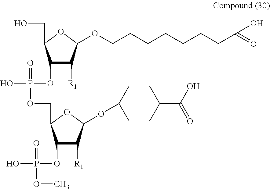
C1(OP(O)(=O)OCC2C(OP(O)(=O)OC)C([R1])C(OC3CCC(C(=O)O)CC3)O2)C([R1])C(OCCCCCCCC(=O)O)OC1CO
